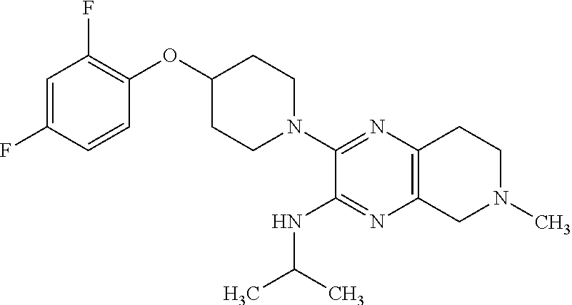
C1=C(F)C=CC(OC2CCN(C3=NC4=C(N=C3NC(C)C)CN(C)CC4)CC2)=C1F
